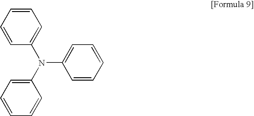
C1=CC(N(C2=CC=CC=C2)C2=CC=CC=C2)=CC=C1
